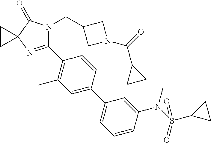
C1(C2=C(C)C=C(C3=CC=CC(N(S(C4CC4)(=O)=O)C)=C3)C=C2)=NC2(C(=O)N1CC1CN(C(=O)C3CC3)C1)CC2
